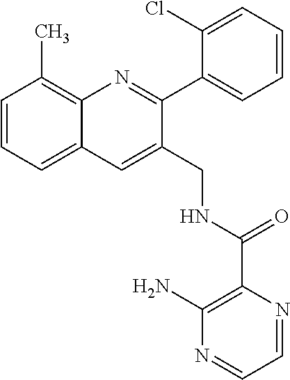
C1=CC=C2C(=C1C)N=C(C1=CC=CC=C1Cl)C(CNC(C1=C(N)N=CC=N1)=O)=C2
